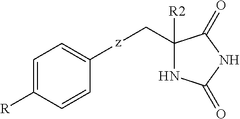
C1=C([R])C=CC([z]CC2([R2])NC(=O)NC2=O)=C1
